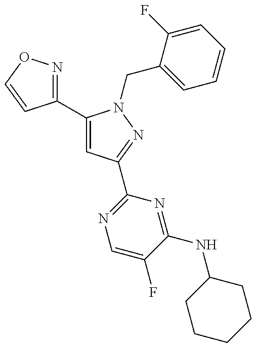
C1(C2=CC(C3=NC=C(F)C(NC4CCCCC4)=N3)=NN2CC2=CC=CC=C2F)=NOC=C1
